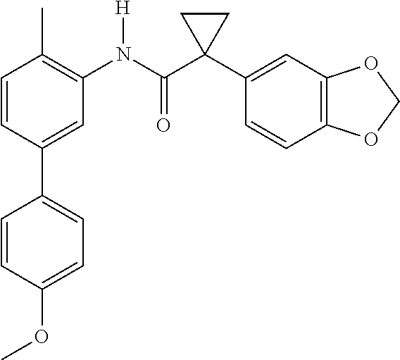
C1=C(C2=CC=C(OC)C=C2)C=CC(C)=C1N(C(C1(C2=CC3=C(C=C2)OCO3)CC1)=O)[H]
